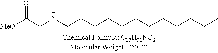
[MeO]C(CNCCCCCCCCCCCC)=O
